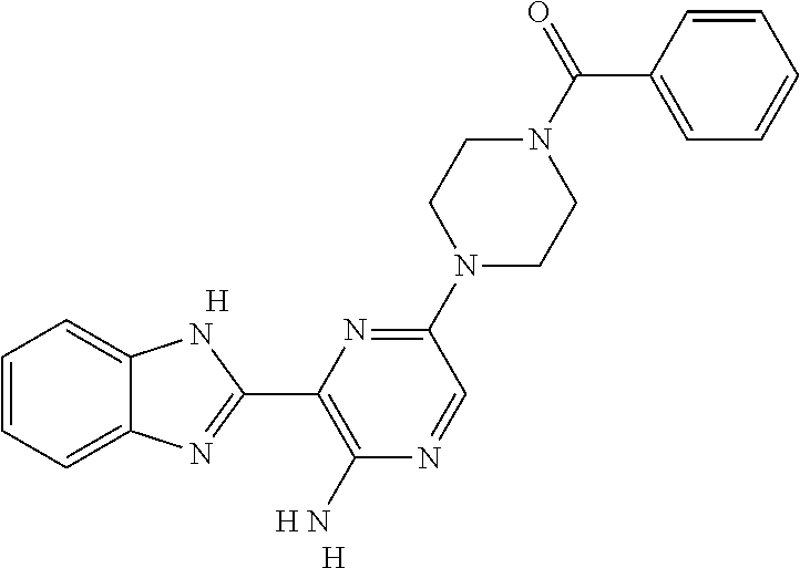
C1=CC=C2C(=C1)NC(C1=C(N)N=CC(N3CCN(C(=O)C4=CC=CC=C4)CC3)=N1)=N2.[H].[H].[H]
